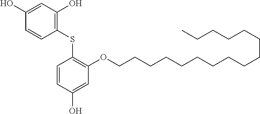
C1(SC2=C(OCCCCCCCCCCCCCCCC)C=C(O)C=C2)=C(O)C=C(O)C=C1
